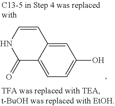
C1(=O)C2=CC=C(O)C=C2C=CN1
